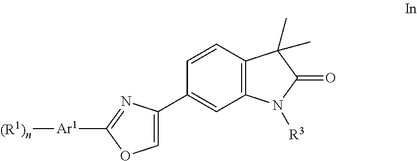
C12=C(C=CC(C3=COC([Ar1][(R1)n])=N3)=C1)C(C)(C)C(=O)N2[R3]
